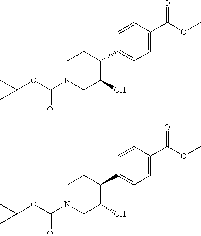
C1(C2CCN(C(=O)OC(C)(C)C)CC2O)=CC=C(C(OC)=O)C=C1.C1(C2CCN(C(=O)OC(C)(C)C)CC2O)=CC=C(C(OC)=O)C=C1
